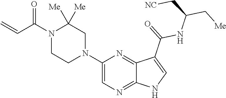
C1=C(N2CC([Me])([Me])N(C(C=C)=O)CC2)N=C2C(=N1)NC=C2C(=O)NC(C[NC])C[Me]
